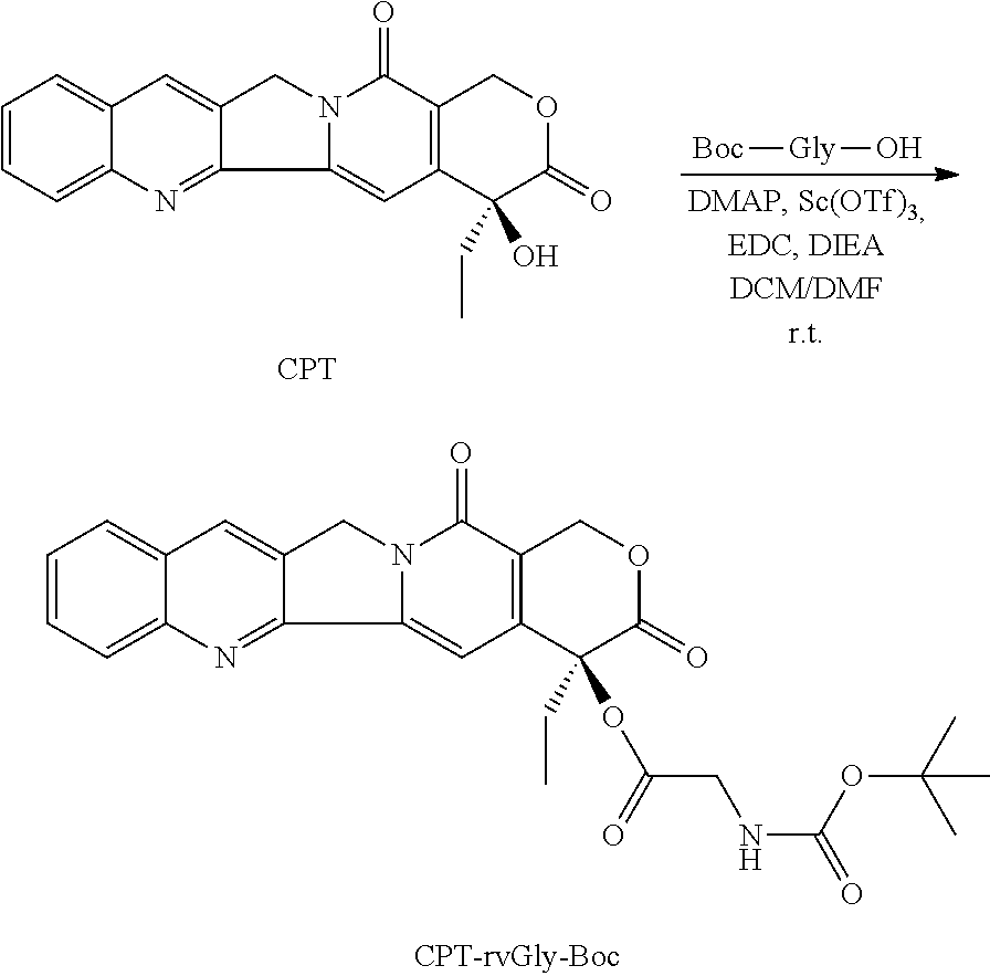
C1=CC=C2C(=C1)C=C1C(=N2)C2=CC3=C(C(=O)N2C1)COC(=O)C3(CC)OC(=O)CNC(OC(C)(C)C)=O.C1=CC=C2C(=C1)C=C1C(=N2)C2=CC3=C(C(=O)N2C1)COC(=O)C3(CC)O.[CPT].[Boc][Gly]O
